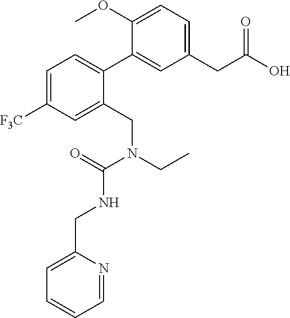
C1=C([F3C])C=C(CN(CC)C(=O)NCC2=CC=CC=N2)C(C2=CC(CC(O)=O)=CC=C2OC)=C1
